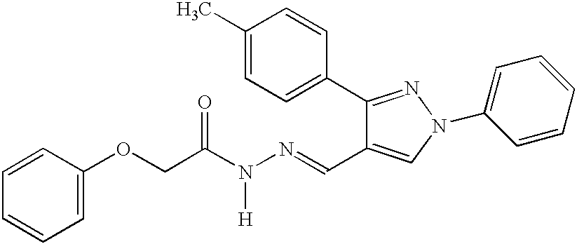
C1=CC=CC=C1OCC(N(N=CC1=CN(C2=CC=CC=C2)N=C1C1=CC=C(C)C=C1)[H])=O
